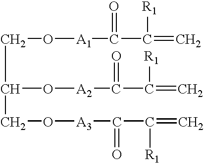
C(C(CO[A3]C(C(=C)[R1])=O)O[A2]C(C(=C)[R1])=O)O[A1]C(C(=C)[R1])=O
